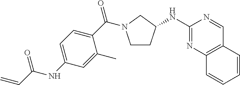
C1CC(NC2=NC3=C(C=N2)C=CC=C3)CN1C(C1=CC=C(NC(=O)C=C)C=C1C)=O
